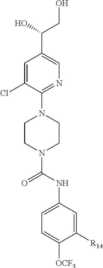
C1=C(Cl)C(N2CCN(C(NC3=CC=C([OCF3])C([R14])=C3)=O)CC2)=NC=C1C(O)CO
